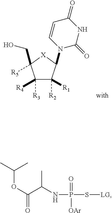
C1([R3])([R4])C([R2])([R1])C(N2C(=O)NC(=O)C=C2)[X]C1([R5])CO.C(OC(=O)C(NP(S[LG])(=O)[OAr])C)(C)C
